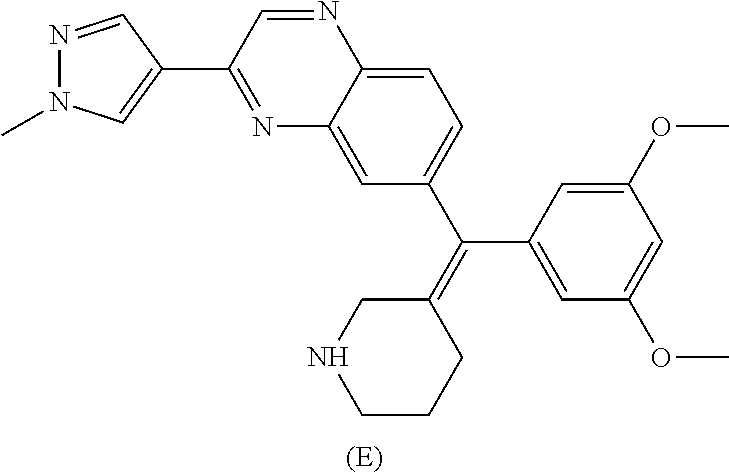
N1=C(C2=CN(C)N=C2)C=NC2=CC=C(C(C3=CC(OC)=CC(OC)=C3)=C3CNCCC3)C=C12
